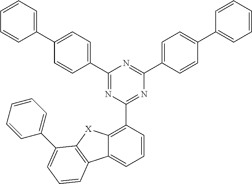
C1=CC=C2C(=C1C1=NC(C3=CC=C(C4=CC=CC=C4)C=C3)=NC(C3=CC=C(C4=CC=CC=C4)C=C3)=N1)[X]C1=C2C=CC=C1C1=CC=CC=C1
